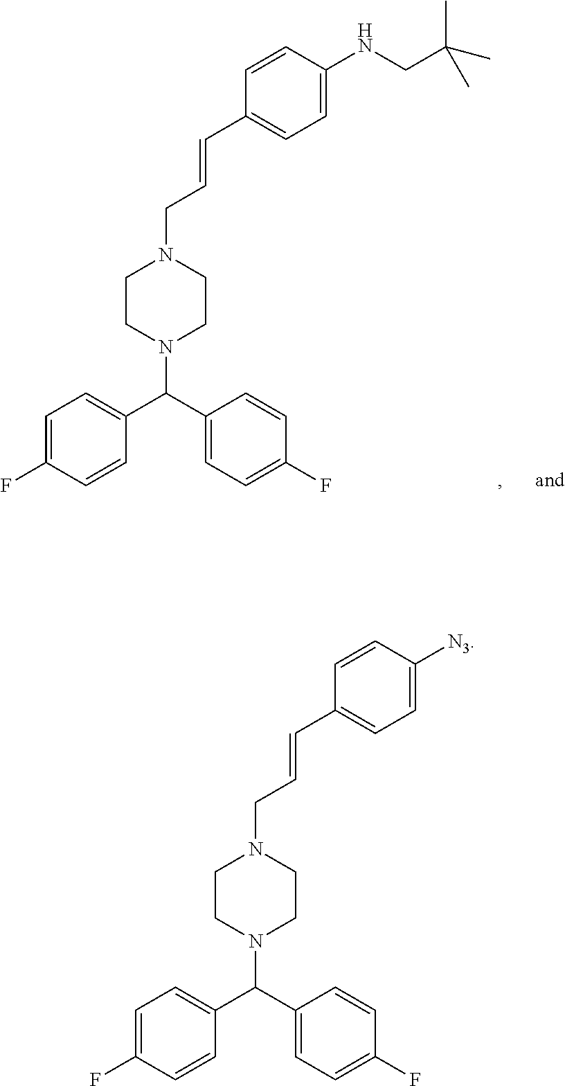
C1=C(NCC(C)(C)C)C=CC(C=CCN2CCN(C(C3=CC=C(F)C=C3)C3=CC=C(F)C=C3)CC2)=C1.C1=C([N3])C=CC(C=CCN2CCN(C(C3=CC=C(F)C=C3)C3=CC=C(F)C=C3)CC2)=C1
